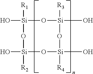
[R1][Si]1(O)O[Si]([R2])(O)O[Si](O)([R4])O[Si](O)([R3])O1
